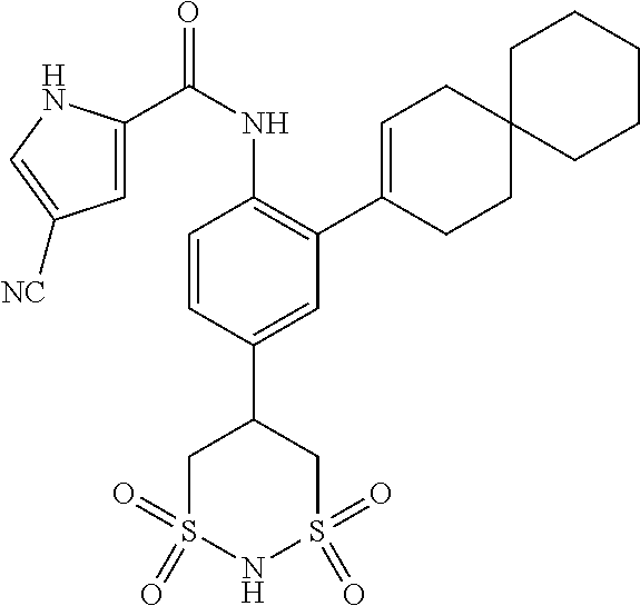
C1=CC(C2CS(=O)(=O)NS(=O)(=O)C2)=CC(C2=CCC3(CC2)CCCCC3)=C1NC(C1=CC([NC])=CN1)=O
